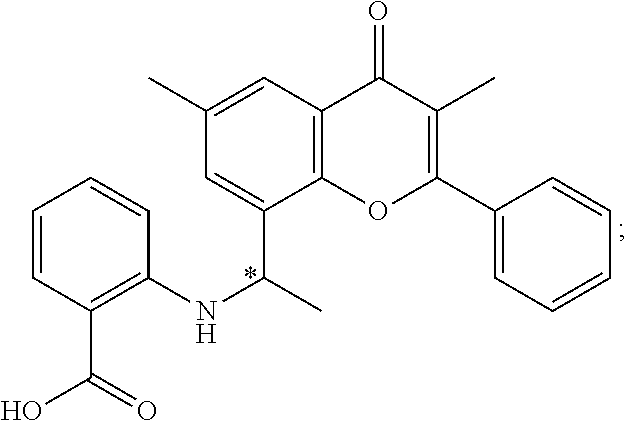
C1(NC(C)C2=CC(C)=CC3=C2OC(C2=CC=CC=C2)=C(C)C3=O)=C(C(=O)O)C=CC=C1
